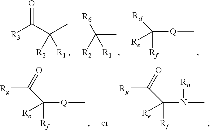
C([Q]C)([Rd])([Re])[Rf].C(C)([R6])([R2])[R1].[R3]C(C(C)([R2])[R1])=O.C([Q]C)([Re])([Rf])C([Rg])=O.C(N(C)[Rh])([Re])([Rf])C([Rg])=O
